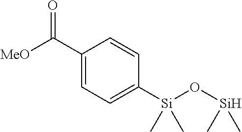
C1(C([MeO])=O)=CC=C([Si](O[Si](C)C)(C)C)C=C1
